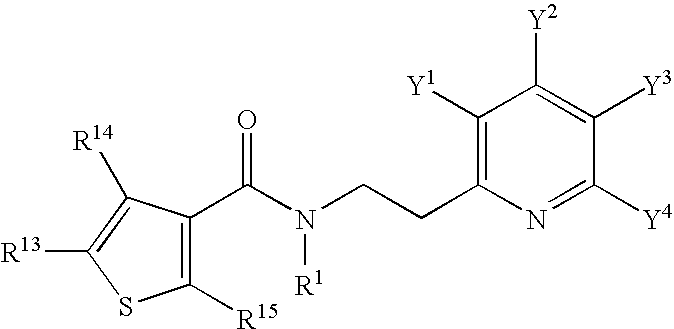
C1([R15])=C(C(=O)N([R1])CCC2=C([Y1])C([Y2])=C([Y3])C([Y4])=N2)C([R14])=C([R13])S1
